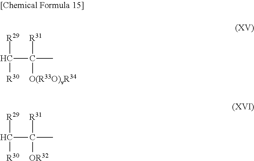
C(C([R31])([O(R33O)vR34])C)([R30])[R29].C(C([R31])([OR32])C)([R30])[R29]
